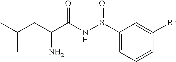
S(NC(C(CC(C)C)N)=O)(=O)C1=CC=CC(Br)=C1
